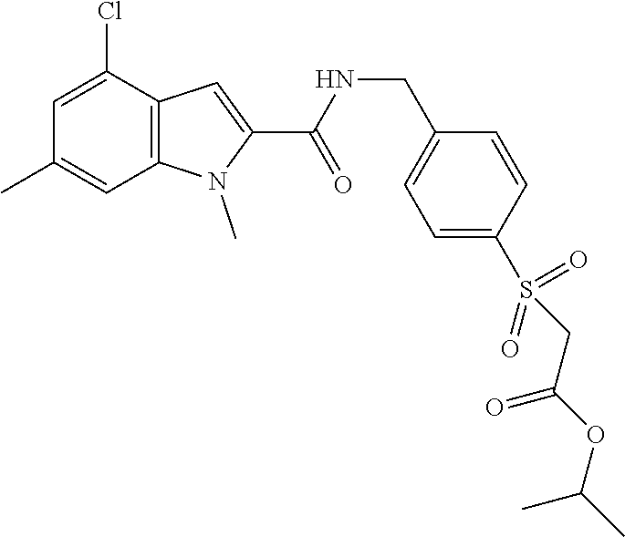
C12=C(C(Cl)=CC(C)=C1)C=C(C(NCC1=CC=C(S(CC(=O)OC(C)C)(=O)=O)C=C1)=O)N2C
